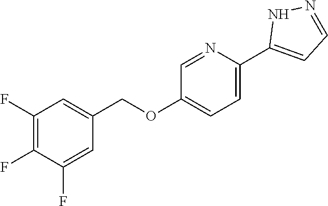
C1=NC(C2=CC=NN2)=CC=C1OCC1=CC(F)=C(F)C(F)=C1
